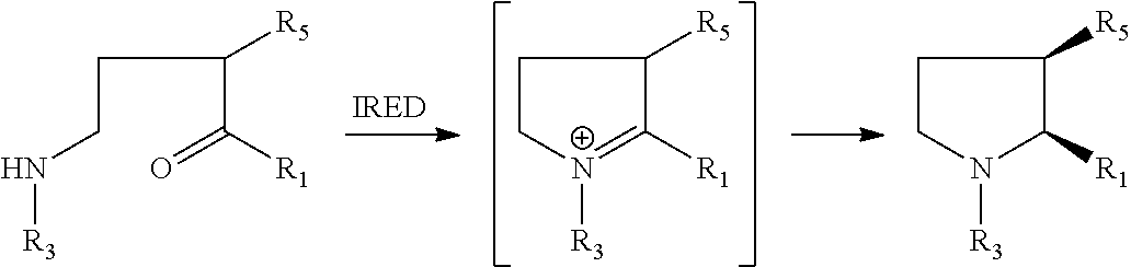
C1C[N+]([R3])=C([R1])C1[R5].C1CN([R3])C([R1])C1[R5].C(CN[R3])C(C(=O)[R1])[R5]
